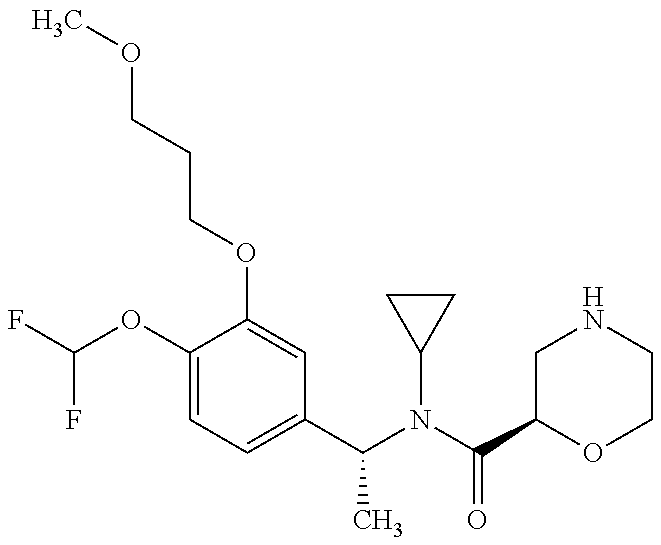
FC(OC1=CC=C(C(N(C(C2OCCNC2)=O)C2CC2)C)C=C1OCCCOC)F
